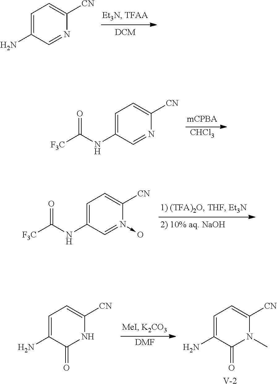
C1=C(N)C=NC([CN])=C1.[CHCl3].C1=C(NC([F3C])=O)C=NC([CN])=C1.C1=C(NC([F3C])=O)C=N(->O)C([CN])=C1.[DMF].C1=C(N)C(=O)NC([CN])=C1.C1=C(N)C(=O)N(C)C([CN])=C1.[V]
